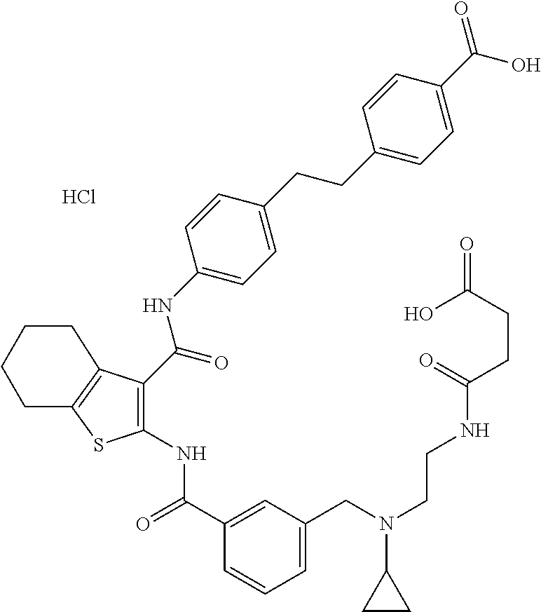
Cl.C1(C(=O)NC2=C(C(NC3=CC=C(CCC4=CC=C(C(O)=O)C=C4)C=C3)=O)C3=C(S2)CCCC3)=CC(CN(CCNC(CCC(=O)O)=O)C2CC2)=CC=C1
